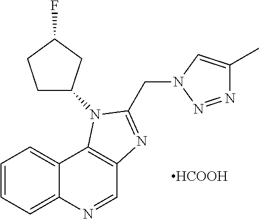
C1=NC2=CC=CC=C2C2=C1N=C(CN1N=NC(C)=C1)N2C1CCC(F)C1.[HCOOH]
